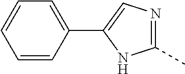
C1(C)=NC=C(C2=CC=CC=C2)N1
